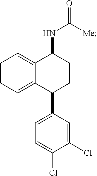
C1=CC=C2C(=C1)C(NC(=O)[Me])CCC2C1=CC=C(Cl)C(Cl)=C1
